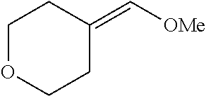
C1OCCC(=C[OMe])C1
